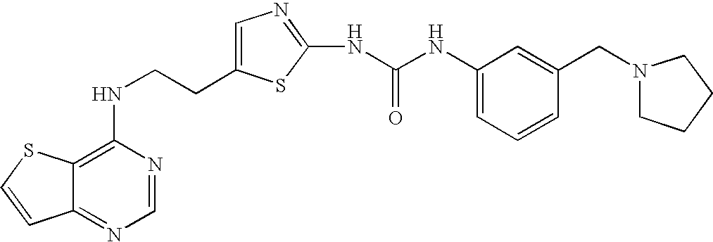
C(CNC1=C2C(=NC=N1)C=CS2)C1=CN=C(NC(=O)NC2=CC=CC(CN3CCCC3)=C2)S1
